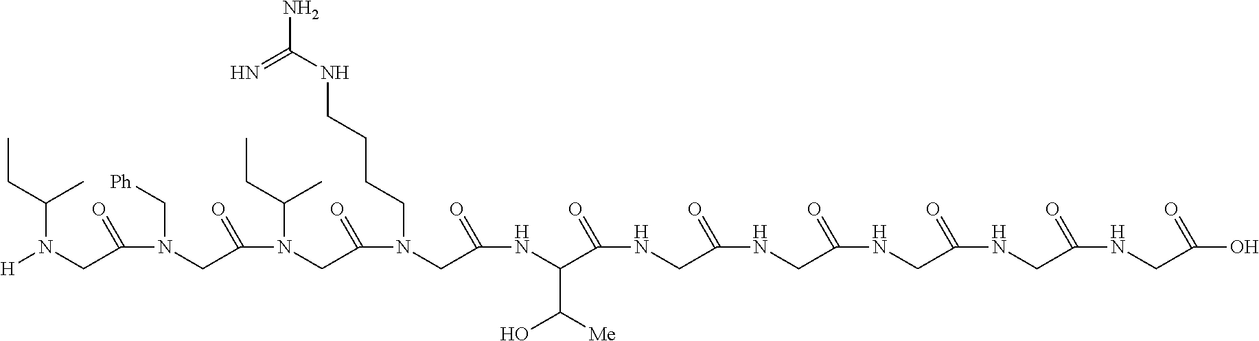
C(N([H])CC(=O)N(C[Ph])CC(=O)N(C(CC)C)CC(=O)N(CCCCNC(=N)N)CC(=O)NC(C(O)[Me])C(=O)NCC(=O)NCC(=O)NCC(=O)NCC(=O)NCC(=O)O)(C)CC
